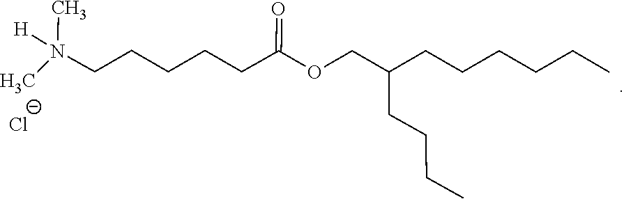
CN([H])(C)CCCCCC(=O)OCC(CCCC)CCCCCC.[Cl-]
